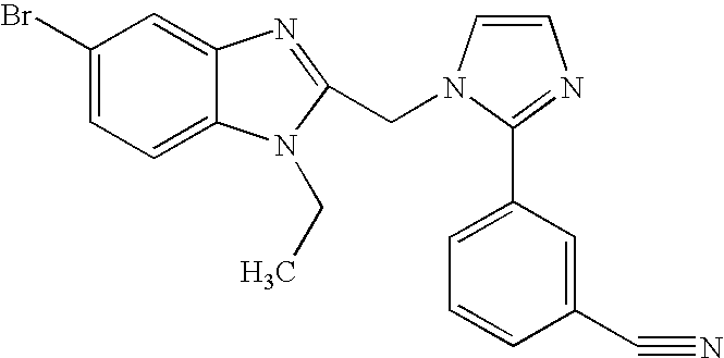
C1(Br)=CC=C2C(=C1)N=C(CN1C=CN=C1C1=CC=CC(C#N)=C1)N2CC
